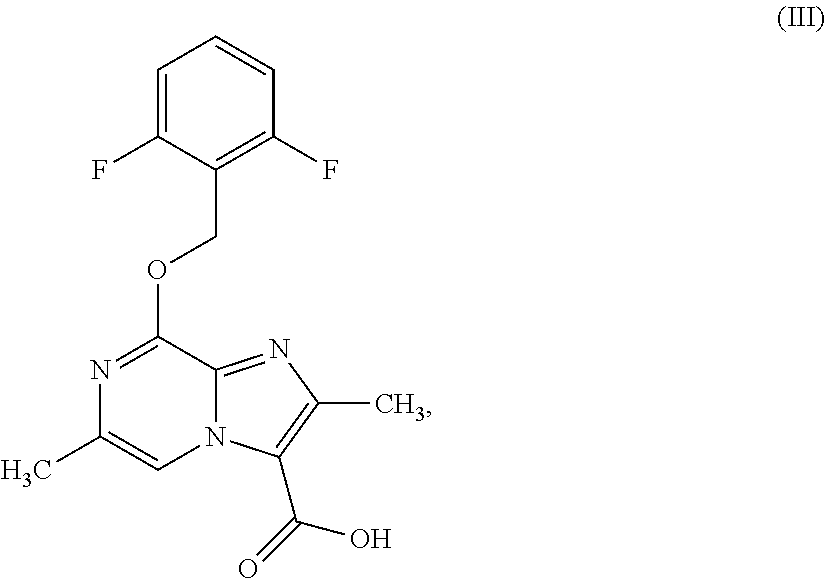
C1(COC2=NC(C)=CN3C2=NC(C)=C3C(O)=O)=C(F)C=CC=C1F
